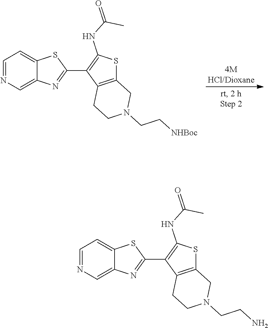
C1=NC=C2C(=C1)SC(C1=C(NC(C)=O)SC3=C1CCN(CC[NHBoc])C3)=N2.C1=NC=C2C(=C1)SC(C1=C(NC(C)=O)SC3=C1CCN(CCN)C3)=N2
